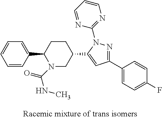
C1=CC(C2N(C(NC)=O)CC(C3=CC(C4=CC=C(F)C=C4)=NN3C3=NC=CC=N3)CC2)=CC=C1
